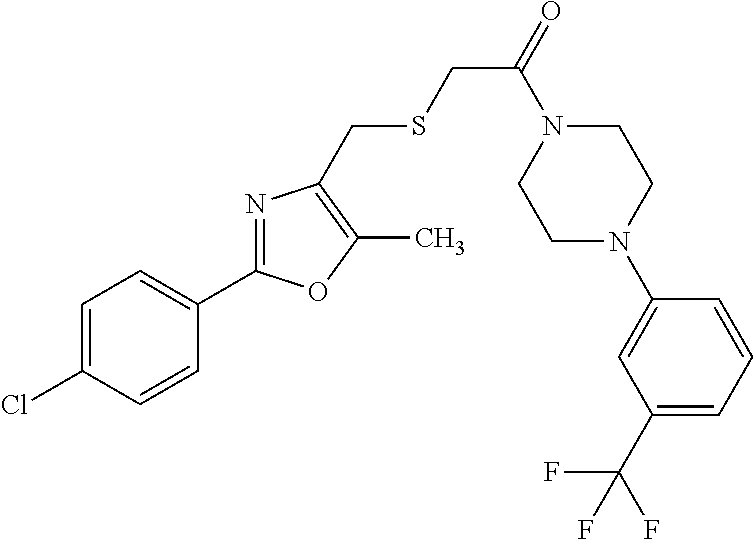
C1=C(Cl)C=CC(C2=NC(CSCC(=O)N3CCN(C4=CC(C(F)(F)F)=CC=C4)CC3)=C(C)O2)=C1
